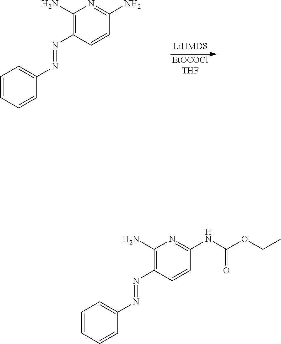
[EtOCOClTHF].C1=CC=CC(N=NC2=C(N)N=C(N)C=C2)=C1.C1=CC=CC(N=NC2=C(N)N=C(NC(OCC)=O)C=C2)=C1
